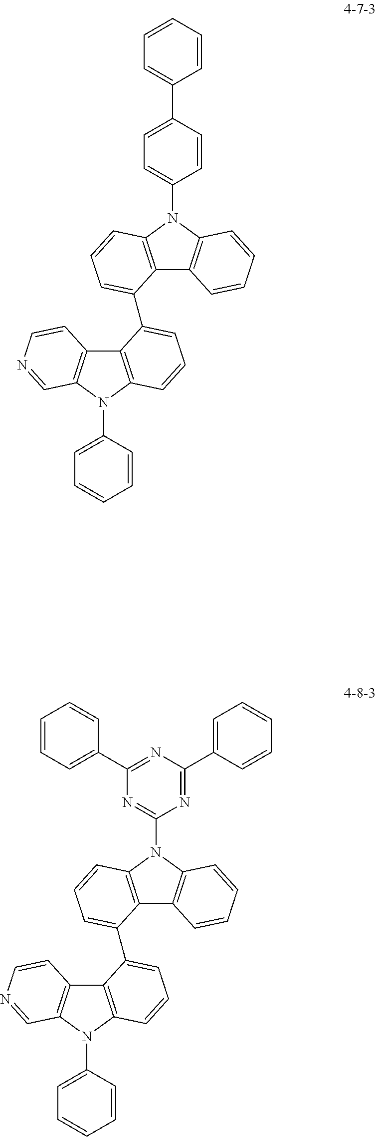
C12=C(N(C3=CC=CC=C3)C3=C1C=CN=C3)C=CC=C2C1=CC=CC2=C1C1=C(N2C2=CC=C(C3=CC=CC=C3)C=C2)C=CC=C1.C12=C(N(C3=CC=CC=C3)C3=C1C=CN=C3)C=CC=C2C1=CC=CC2=C1C1=C(N2C2=NC(C3=CC=CC=C3)=NC(C3=CC=CC=C3)=N2)C=CC=C1
